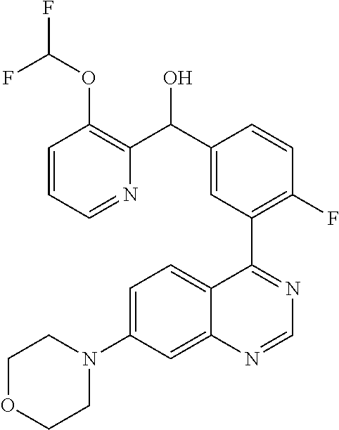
C1=CC=NC(C(C2=CC(C3=NC=NC4=CC(N5CCOCC5)=CC=C34)=C(F)C=C2)O)=C1OC(F)F
